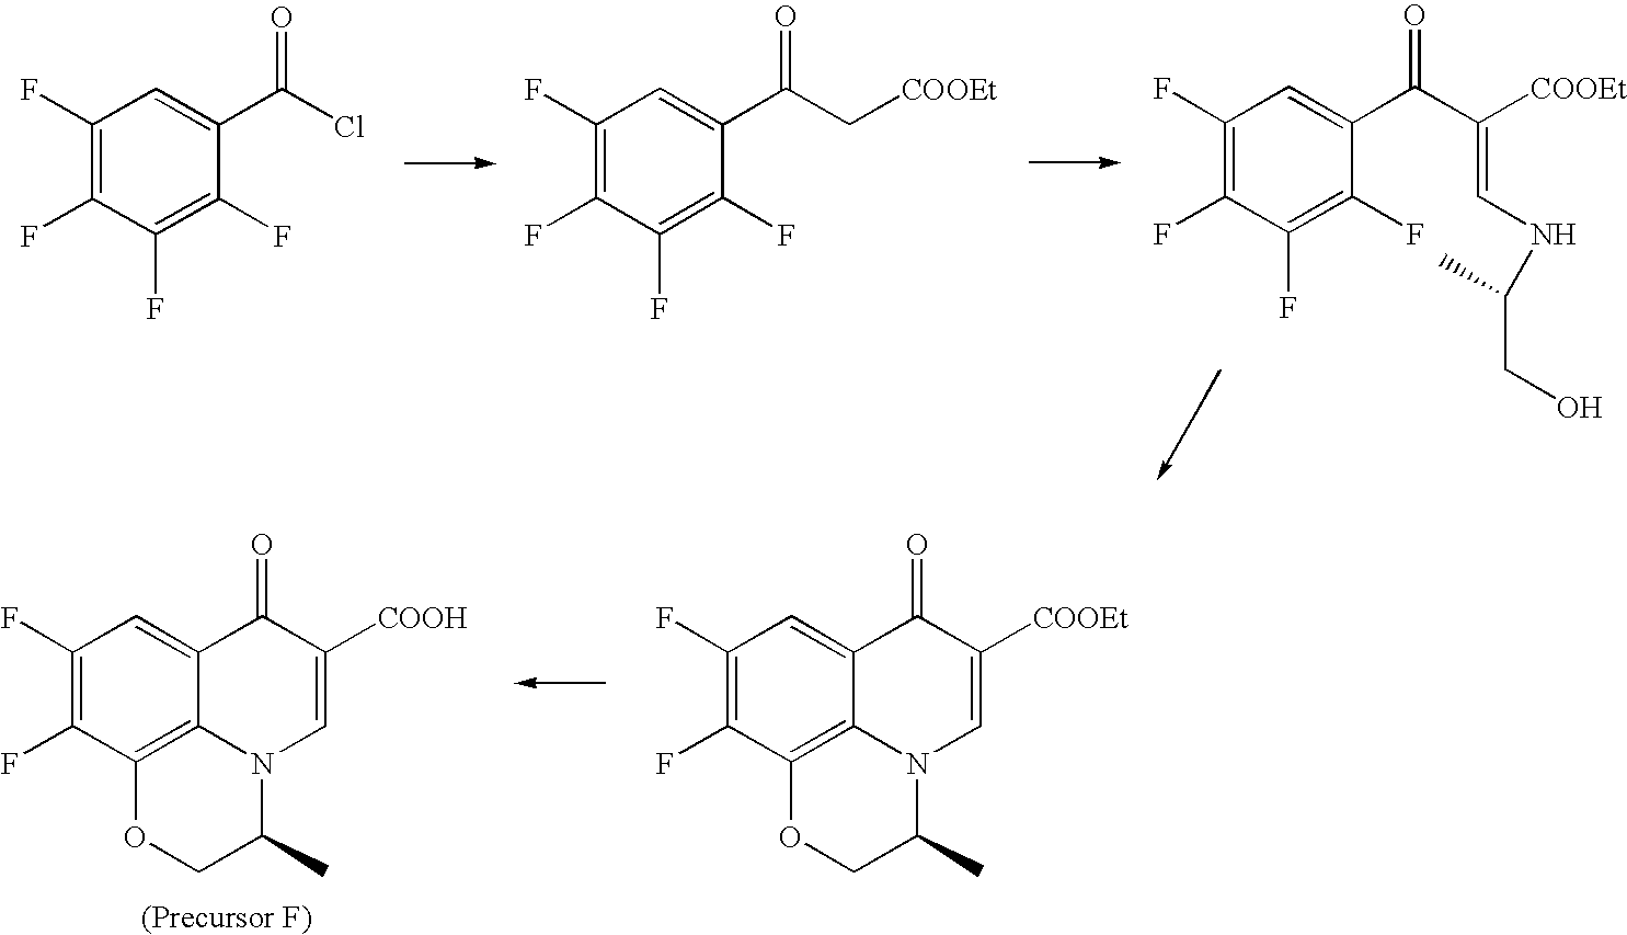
C1(F)=C(F)C(F)=C(F)C(C(Cl)=O)=C1.C1(F)=C(F)C(F)=C(F)C(C(C[COOEt])=O)=C1.C1(F)=C(F)C(F)=C(F)C(C(C([COOEt])=CNC(CO)C)=O)=C1.C1(F)=C(F)C2=C3C(=C1)C(=O)C([COOEt])=CN3C(C)CO2.C1(F)=C(F)C2=C3C(=C1)C(=O)C([COOH])=CN3C(C)CO2
